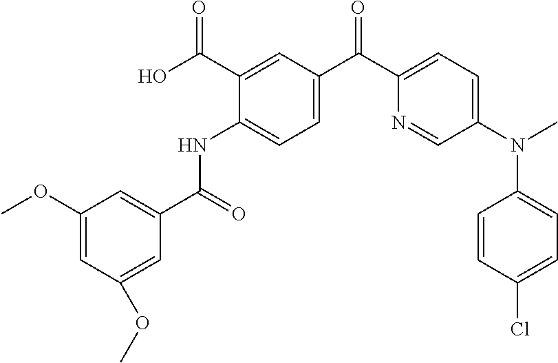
C1(OC)=CC(OC)=CC(C(=O)NC2=CC=C(C(C3=CC=C(N(C)C4=CC=C(Cl)C=C4)C=N3)=O)C=C2C(O)=O)=C1
